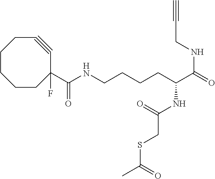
C1CCCC(C(NCCCCC(C(=O)NCC#C)NC(=O)CSC(C)=O)=O)(F)C#CC1
